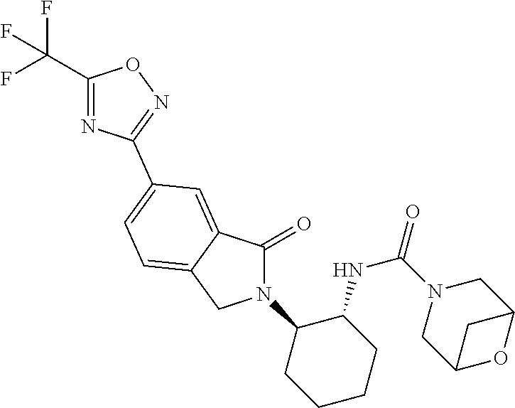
C1(=O)N(C2CCCCC2NC(N2CC3OC(C2)C3)=O)CC2=CC=C(C3=NOC(C(F)(F)F)=N3)C=C12
